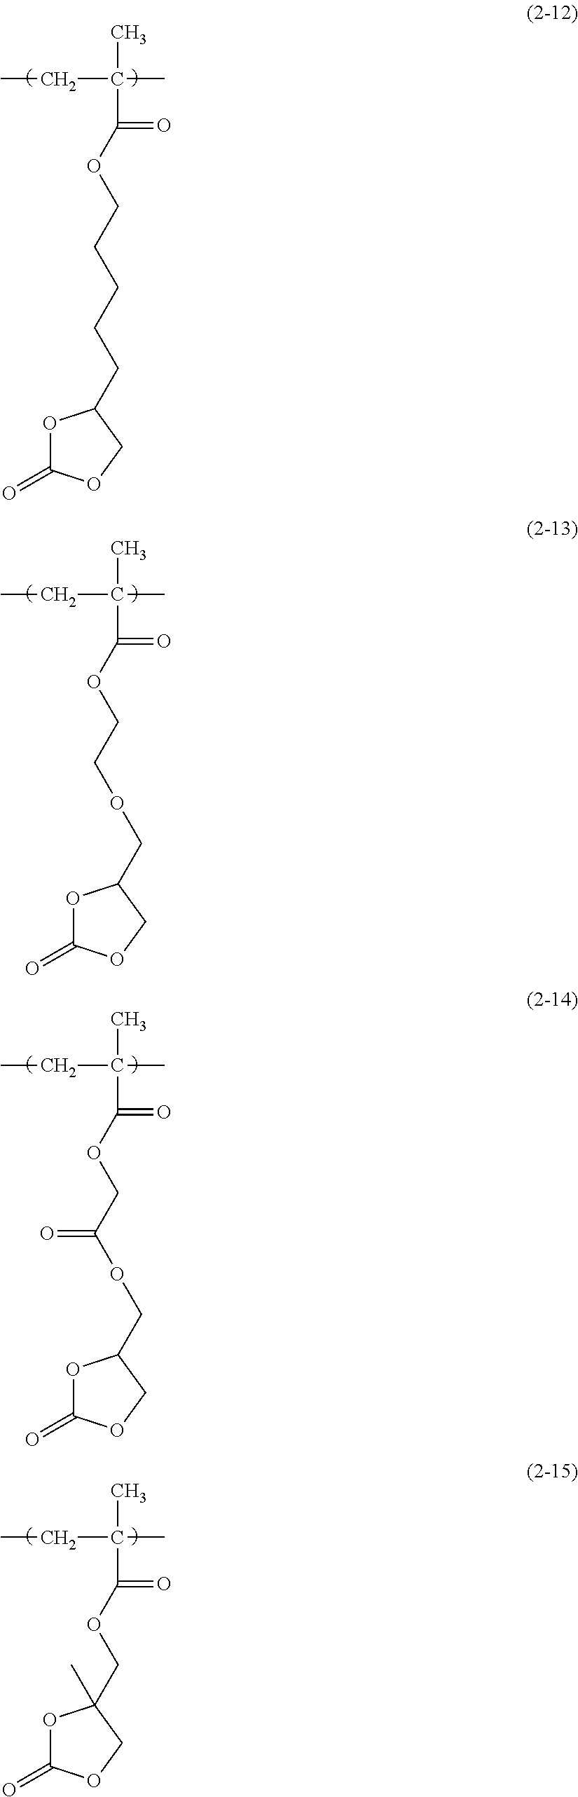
C(C(C)(CC)C)(OCCCCCC1OC(=O)OC1)=O.C(C(C)(CC)C)(OCCOCC1OC(=O)OC1)=O.C(C(C)(CC)C)(OCC(OCC1OC(=O)OC1)=O)=O.C(C(C)(CC)C)(OCC1(C)OC(=O)OC1)=O
